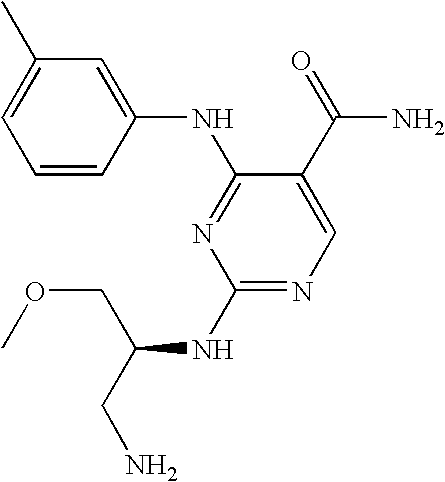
C1=CC(NC2=NC(NC(CN)COC)=NC=C2C(=O)N)=CC(C)=C1
